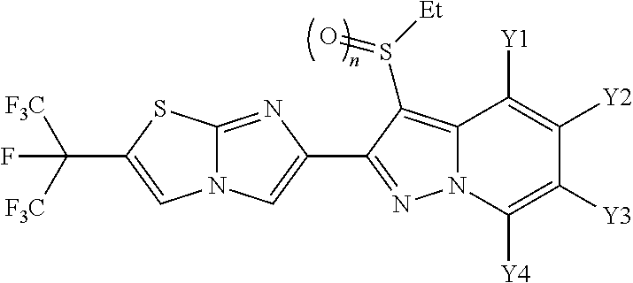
N12C(=NC(C3=NN4C(=C3S([Et])=O)C([Y1])=C([Y2])C([Y3])=C4[Y4])=C1)SC(C([F3C])([F3C])F)=C2
